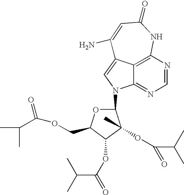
C12=C3N=CN=C1N(C1OC(COC(C(C)C)=O)C(OC(=O)C(C)C)C1(OC(C(C)C)=O)C)C=C2C(N)=CC(=O)N3
